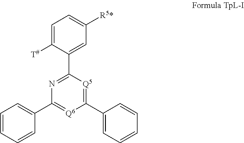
N1=C(C2=CC([R5*])=CC=C2[T#])[Q5]=C(C2=CC=CC=C2)[Q6]=C1C1=CC=CC=C1
